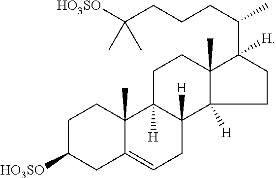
C1CC(C(C)CCCC([HO3SO])(C)C)([H])C2(C)C1([H])C1([H])C([H])(CC2)C2(C)C(=CC1)CC([HO3SO])CC2
